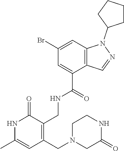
C12=C(C=C(Br)C=C1C(=O)NCC1=C(CN3CC(=O)NCC3)C=C(C)NC1=O)N(C1CCCC1)N=C2
